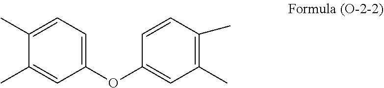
C1(OC2=CC(C)=C(C)C=C2)=CC=C(C)C(C)=C1
